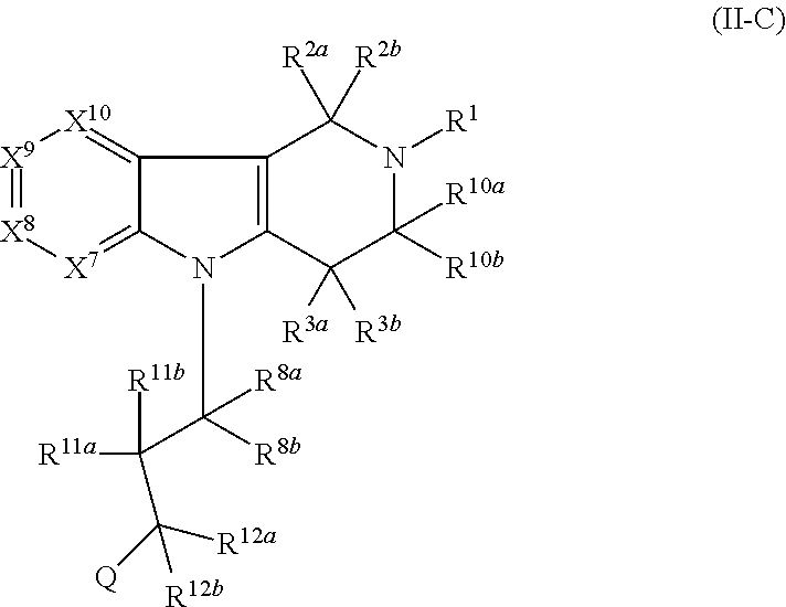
N1(C([R8b])(C([R11a])([R11b])C([Q])([R12a])[R12b])[R8a])C2=[X7][X8]=[X9][X10]=C2C2=C1C([R3a])([R3b])C([R10b])([R10a])N([R1])C2([R2a])[R2b]
